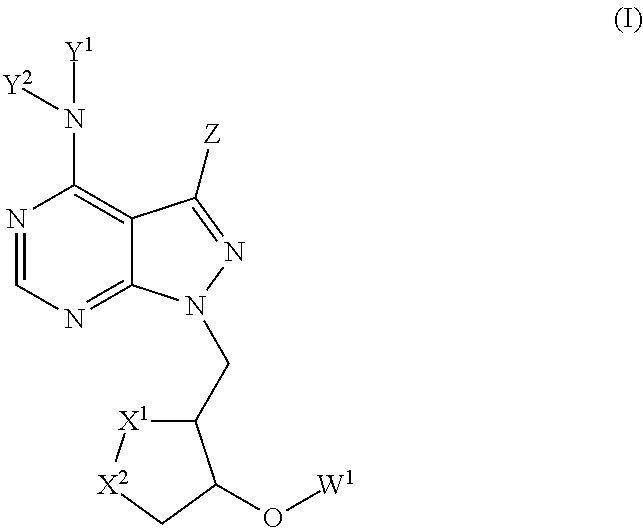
N1=CN=C2C(=C1N([Y2])[Y1])C([Z])=NN2CC1[X1][X2]CC1O[W1]
